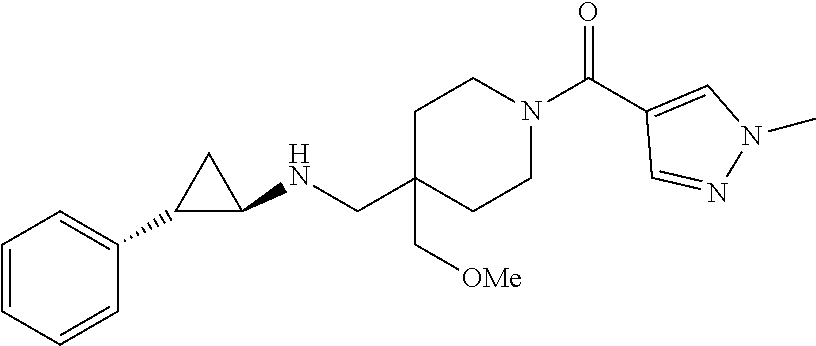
C1=CC=CC(C2C(NCC3(C[OMe])CCN(C(C4=CN(C)N=C4)=O)CC3)C2)=C1
